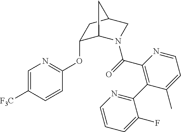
C1(OC2=NC=C([F3C])C=C2)C2N(C(=O)C3=C(C4=NC=CC=C4F)C(C)=CC=N3)CC(C1)C2
